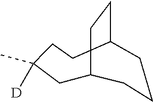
C1C2CCC(CCC1([D])C)CCC2
